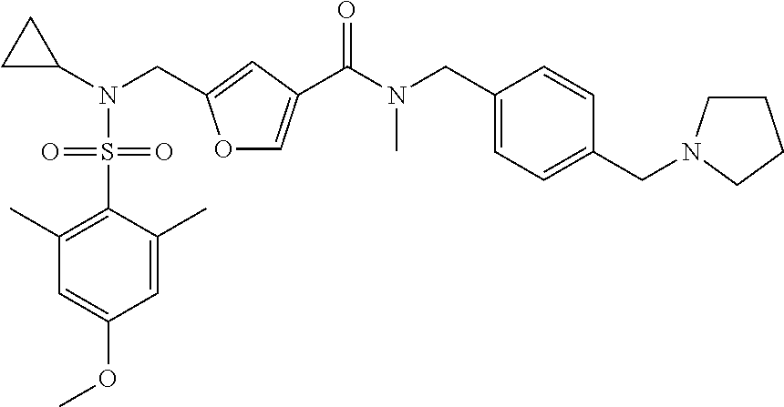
O1C=C(C(N(CC2=CC=C(CN3CCCC3)C=C2)C)=O)C=C1CN(C1CC1)S(C1=C(C)C=C(OC)C=C1C)(=O)=O
